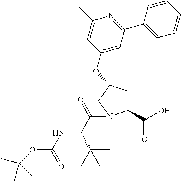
C1C(C(O)=O)N(C(C(NC(=O)OC(C)(C)C)C(C)(C)C)=O)CC1OC1=CC(C2=CC=CC=C2)=NC(C)=C1
